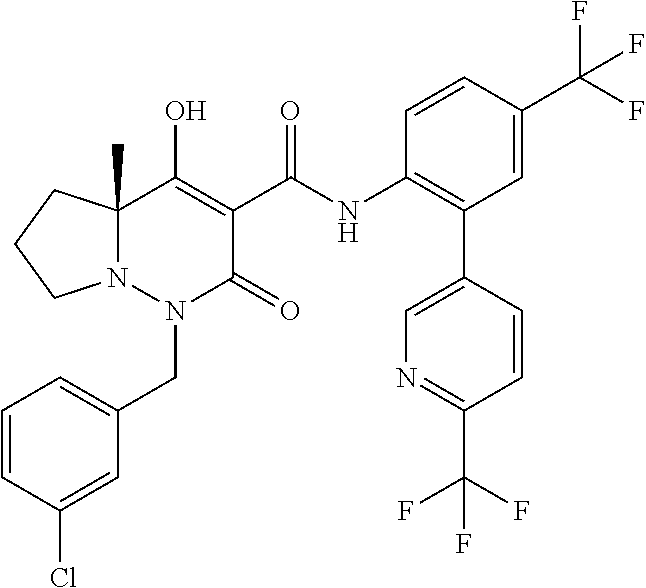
C1=CC(Cl)=CC(CN2C(=O)C(C(=O)NC3=C(C4=CN=C(C(F)(F)F)C=C4)C=C(C(F)(F)F)C=C3)=C(O)C3(C)N2CCC3)=C1
